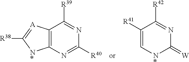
C12=C(N=C([R40])N=C1[R39])[N*]C([R38])=[A]2.C1([R41])=C[N*]C(=[W])N=C1[R42]
